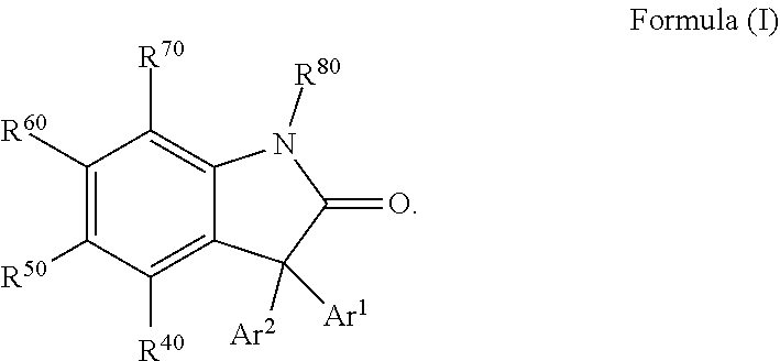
C1([R60])=C([R50])C([R40])=C2C(=C1[R70])N([R80])C(=O)C2([Ar1])[Ar2]
